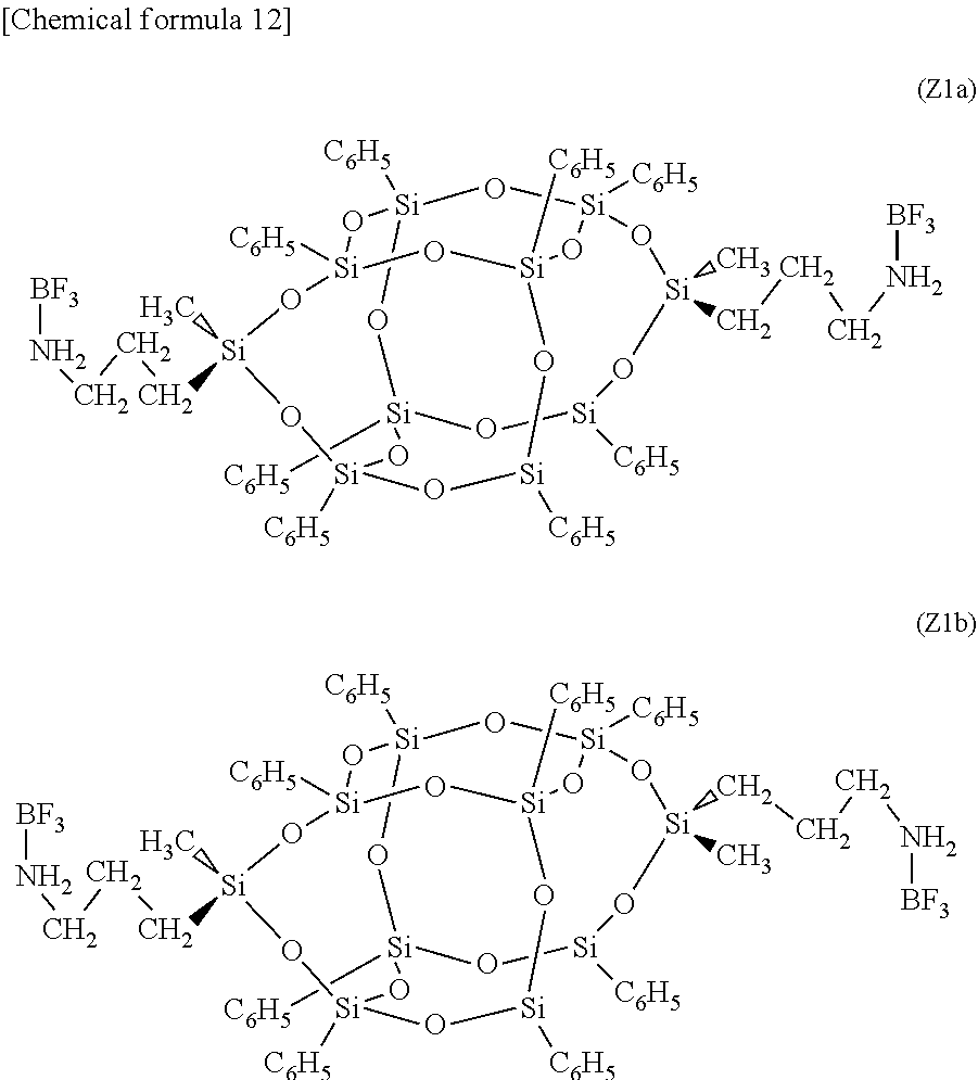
[C6H5][Si]12O[Si]3([C6H5])O[Si]([C6H5])(O[Si]4([C6H5])O[Si]([C6H5])O[Si]([C6H5])(O1)O[Si](C)(CCCN[BF3])O[Si]([C6H5])(O4)O3)O[Si](CCCN[BF3])(C)O[Si]([C6H5])O2.[C6H5][Si]12O[Si]3([C6H5])O[Si]([C6H5])(O[Si]4([C6H5])O[Si]([C6H5])O[Si]([C6H5])(O1)O[Si](C)(CCCN[BF3])O[Si]([C6H5])(O4)O3)O[Si](C)(CCCN[BF3])O[Si]([C6H5])O2
